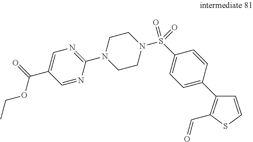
C1=C(C(=O)OCC)C=NC(N2CCN(S(C3=CC=C(C4=C(C=O)SC=C4)C=C3)(=O)=O)CC2)=N1
